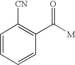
C1=CC=CC(C([M])=O)=C1[CN]
